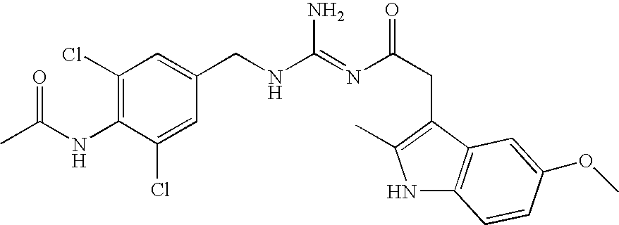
C1(Cl)=C(NC(C)=O)C(Cl)=CC(CNC(=NC(CC2=C(C)NC3=C2C=C(OC)C=C3)=O)N)=C1
